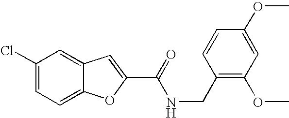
C1(Cl)=CC=C2C(=C1)C=C(C(=O)NCC1=C(OC)C=C(OC)C=C1)O2
